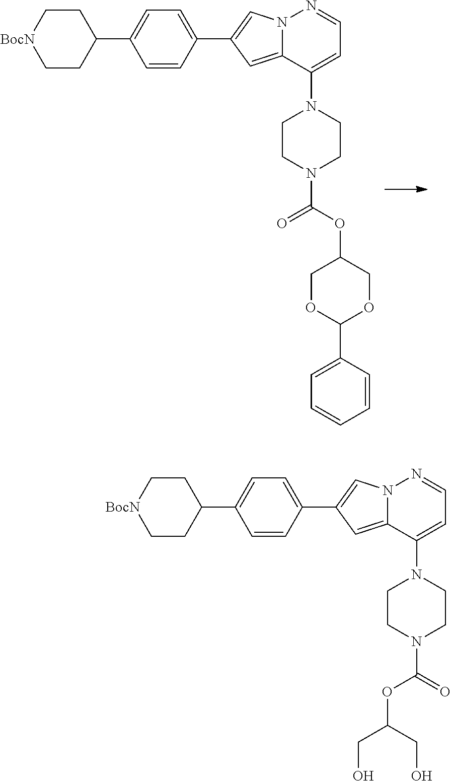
C1C[BocN]CCC1C1=CC=C(C2=CN3C(=C2)C(N2CCN(C(OC4COC(C5=CC=CC=C5)OC4)=O)CC2)=CC=N3)C=C1.C1C[BocN]CCC1C1=CC=C(C2=CN3C(=C2)C(N2CCN(C(=O)OC(CO)CO)CC2)=CC=N3)C=C1
